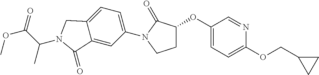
C1(OC2CCN(C3=CC=C4C(=C3)C(=O)N(C(C(OC)=O)C)C4)C2=O)=CC=C(OCC2CC2)N=C1
